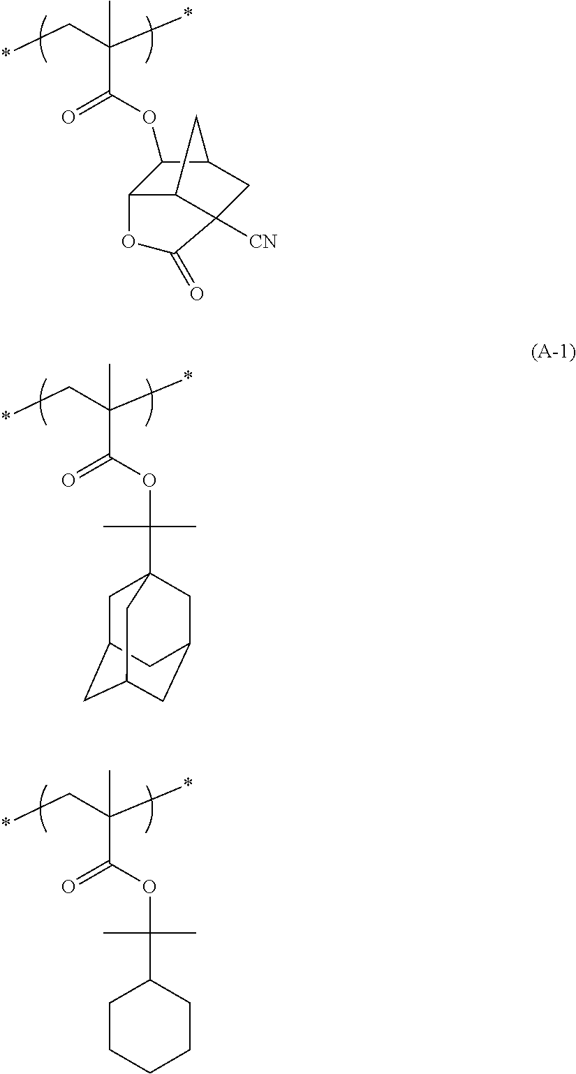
*CC(*)(C)C(=O)OC1C2C3C([CN])(CC1C3)C(=O)O2.*CC(*)(C)C(=O)OC(C)(C)C12CC3CC(CC(C1)C3)C2.*CC(*)(C)C(=O)OC(C)(C)C1CCCCC1
